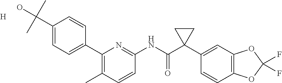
C1(C2=CC=C(C(O)(C)C)C=C2)=C(C)C=CC(NC(C2(C3=CC4=C(C=C3)OC(F)(F)O4)CC2)=O)=N1.[H]
